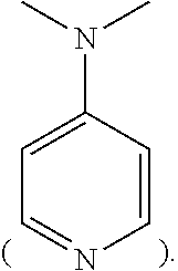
C1=C(N(C)C)C=CN=C1
